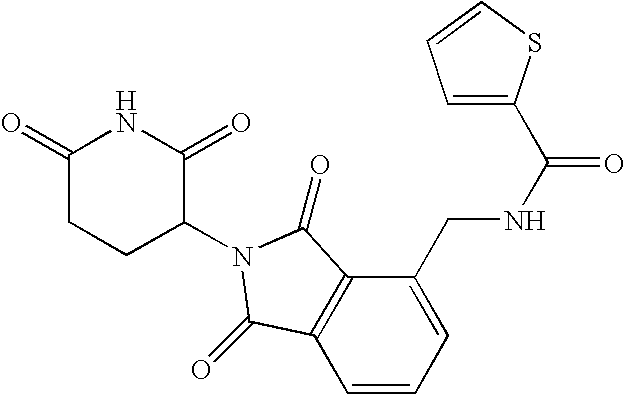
C1(=O)CCC(N2C(=O)C3=C(C=CC=C3CNC(=O)C3=CC=CS3)C2=O)C(=O)N1
